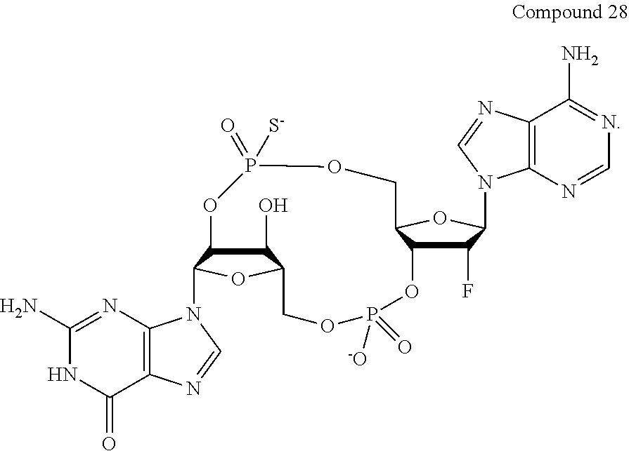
C1(N)=NC2=C(C(=O)N1)N=CN2C1C2C(O)C(O1)COP(=O)([-O])OC1C(F)C(N3C4=C(C(N)=NC=N4)N=C3)OC1COP(=O)([S-])O2
